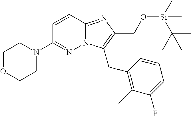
N12C(=NC(CO[Si](C)(C(C)(C)C)C)=C1CC1=C(C)C(F)=CC=C1)C=CC(N1CCOCC1)=N2
